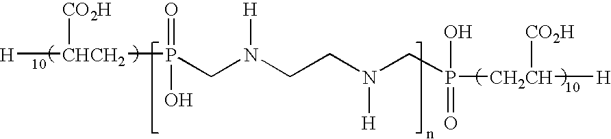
[H][CHCH2]([CO2H])P(=O)(O)CN([H])CCN(CP(O)(=O)[CH2CH]([CO2H])[H])[H]
